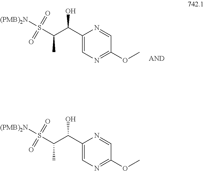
C1(C(C(S([(PMB)2N])(=O)=O)C)O)=CN=C(OC)C=N1.C1(C(C(S([(PMB)2N])(=O)=O)C)O)=CN=C(OC)C=N1
